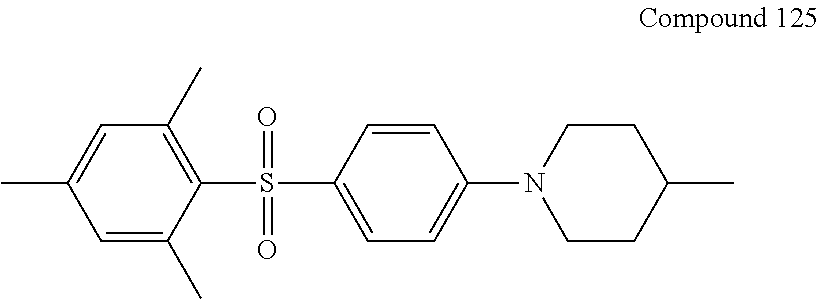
C1(S(=O)(=O)C2=CC=C(N3CCC(C)CC3)C=C2)=C(C)C=C(C)C=C1C
